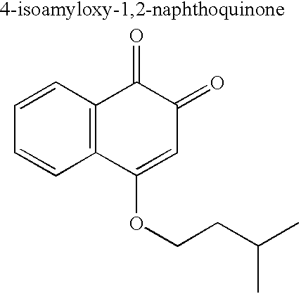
C1=CC2=C(C=C1)C(OCCC(C)C)=CC(=O)C2=O
